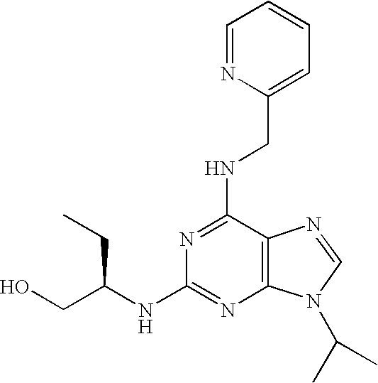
C12=C(C(NCC3=CC=CC=N3)=NC(NC(CO)CC)=N1)N=CN2C(C)C
